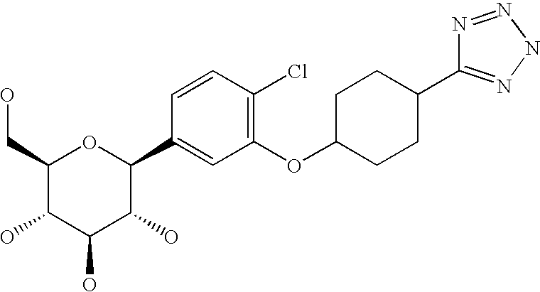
C1(CO)C(O)C(O)C(O)C(C2=CC(OC3CCC(C4=NNN=N4)CC3)=C(Cl)C=C2)O1
